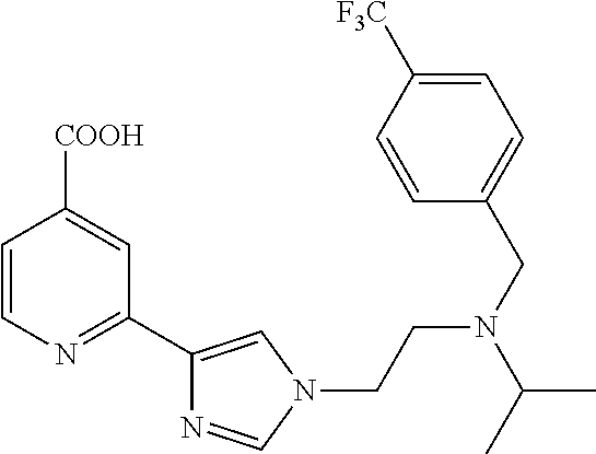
C1=CN=C(C2=CN(CCN(CC3=CC=C([F3C])C=C3)C(C)C)C=N2)C=C1[COOH]
